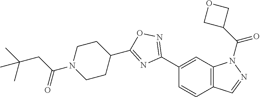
C1(C2=NOC(C3CCN(C(CC(C)(C)C)=O)CC3)=N2)=CC2=C(C=C1)C=NN2C(C1COC1)=O
